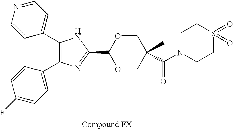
C1(C2=CC=NC=C2)=C(C2=CC=C(F)C=C2)N=C(C2OCC(C)(C(N3CCS(=O)(=O)CC3)=O)CO2)N1
